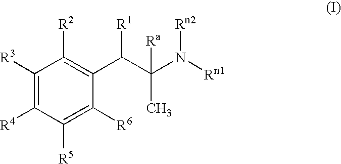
C1([R3])=C([R4])C([R5])=C([R6])C(C(C(C)(N([Rn1])[Rn2])[Ra])[R1])=C1[R2]
